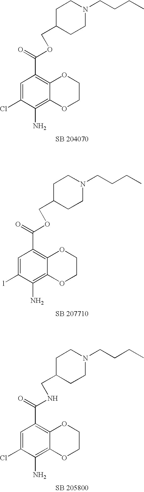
C1=C(Cl)C(N)=C2C(=C1C(OCC1CCN(CCCC)CC1)=O)OCCO2.C1=C(Cl)C(N)=C2C(=C1C(NCC1CCN(CCCC)CC1)=O)OCCO2.C1=C([l])C(N)=C2C(=C1C(OCC1CCN(CCCC)CC1)=O)OCCO2
